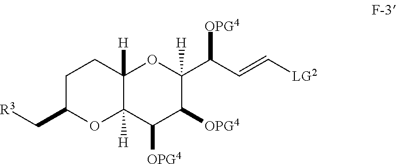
C1C(C[R3])OC2([H])C([H])(C1)OC(C(C=C[LG2])[OPG4])([H])C([OPG4])C2[OPG4]
